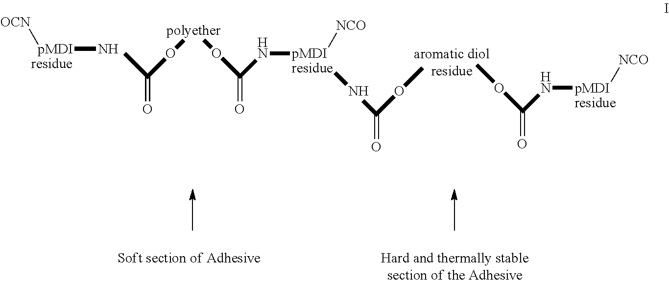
N[pMDIresidue][OCN].CC(O[polyether]OC(N[pMDIresidue]([NCO])NC(OC)=O)=O)=O.COC(N[pMDIresidue][NCO])=O
